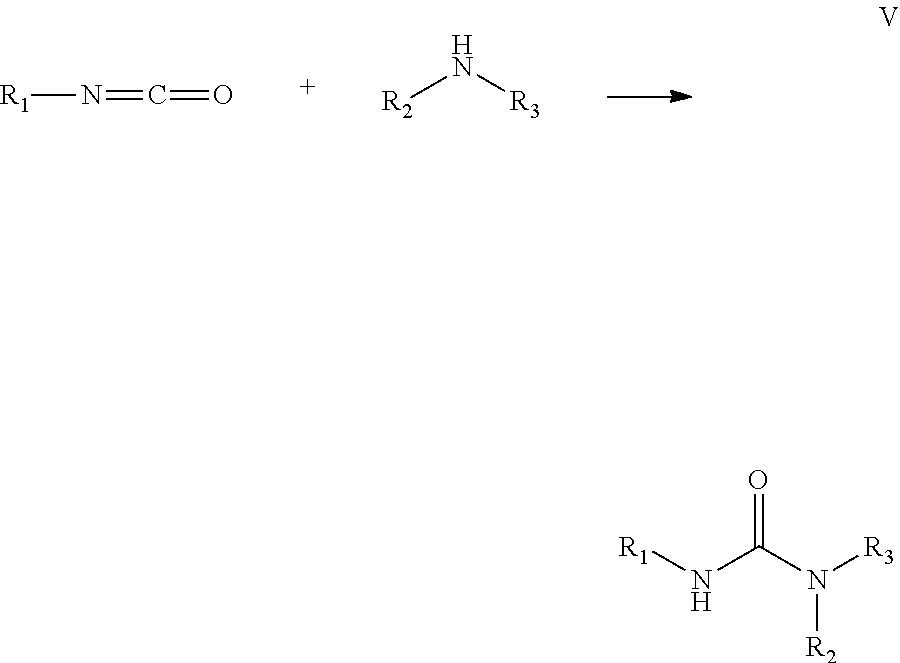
[R1]N=C=O.N([R2])[R3].[R1]NC(N([R3])[R2])=O
